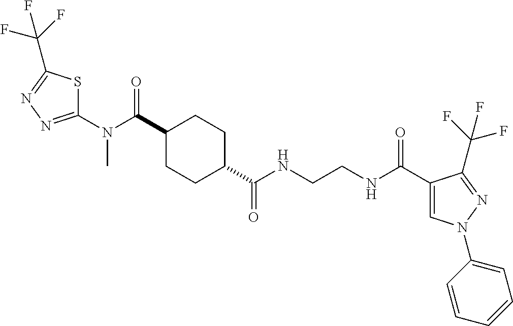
C1(C(N(C2=NN=C(C(F)(F)F)S2)C)=O)CCC(C(NCCNC(C2=CN(C3=CC=CC=C3)N=C2C(F)(F)F)=O)=O)CC1
